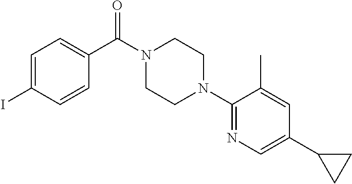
C1=C(I)C=CC(C(N2CCN(C3=NC=C(C4CC4)C=C3C)CC2)=O)=C1
